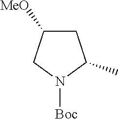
[Boc]N1C(C)CC([MeO])C1
